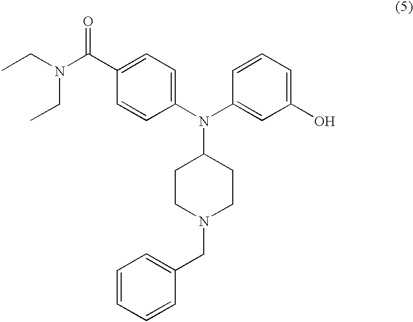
C1=CC(N(C2=CC(O)=CC=C2)C2CCN(CC3=CC=CC=C3)CC2)=CC=C1C(N(CC)CC)=O
